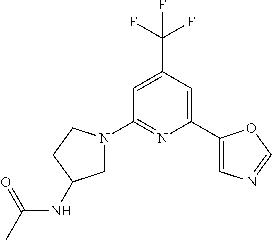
C1=C(C(F)(F)F)C=C(C2=CN=CO2)N=C1N1CC(NC(C)=O)CC1
